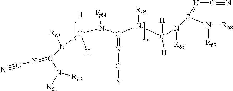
N(C#N)=C(N([R66])C([H])([H])N(C(N([R64])C([H])([H])N(C(=NC#N)N([R62])[R61])[R63])=NC#N)[R65])N([R68])[R67]
